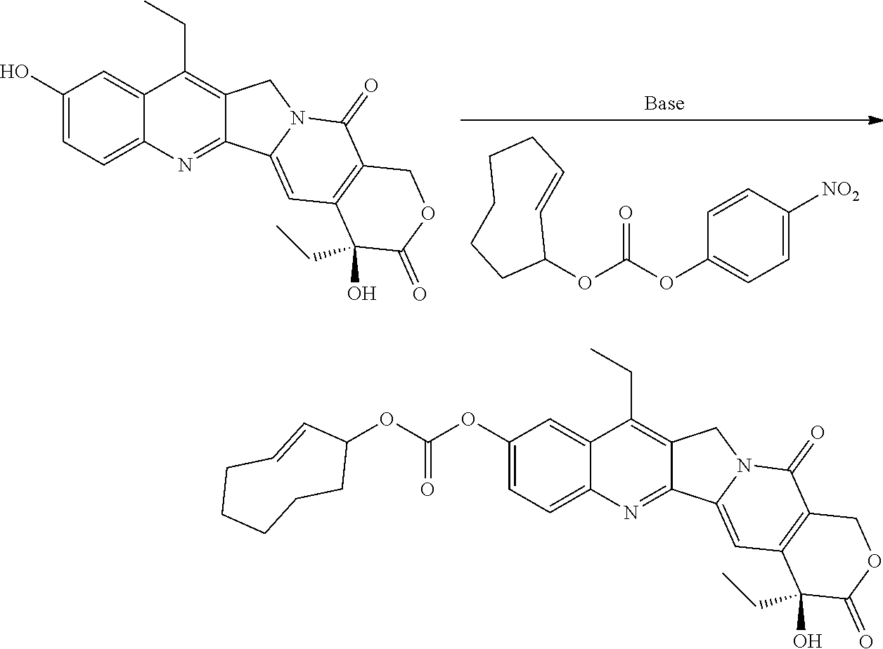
C1=CC([NO2])=CC=C1OC(OC1C=CCCCCC1)=O.C1(O)=CC=C2C(=C1)C(CC)=C1C(=N2)C2=CC3=C(C(=O)N2C1)COC(=O)C3(O)CC.O(C(OC1C=CCCCCC1)=O)C1=CC=C2C(=C1)C(CC)=C1C(=N2)C2=CC3=C(C(=O)N2C1)COC(=O)C3(O)CC
